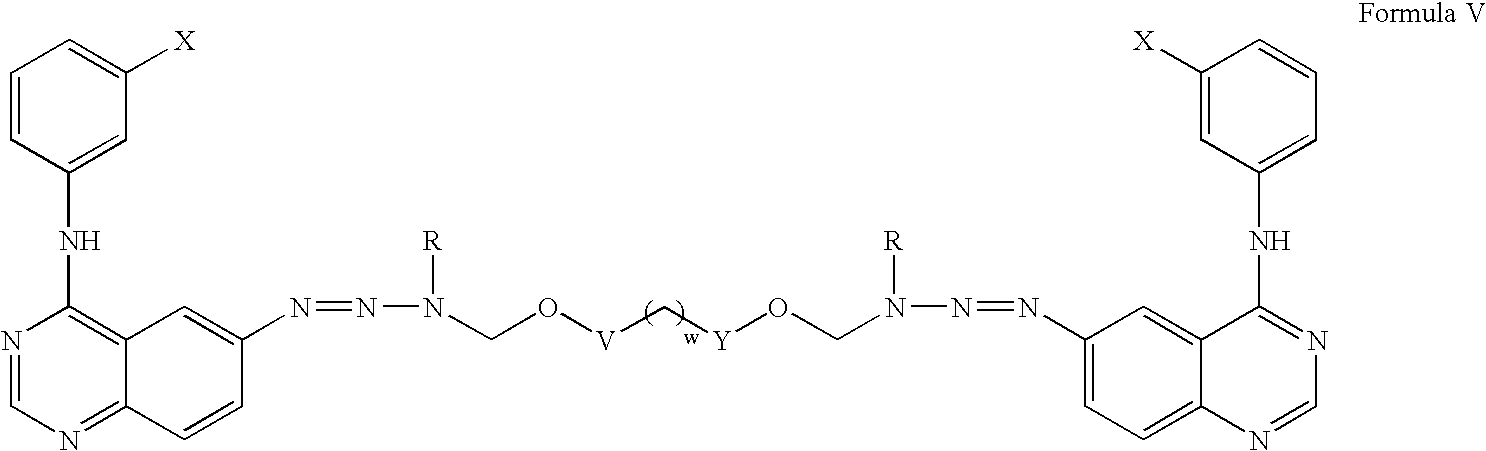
C1=CC(NC2=C3C(=NC=N2)C=CC(N=NN([R])CO[V]C[Y]OCN(N=NC2=CC=C4N=CN=C(NC5=CC=CC([X])=C5)C4=C2)[R])=C3)=CC([X])=C1
